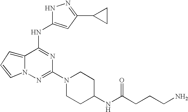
C12=CC=CN1N=C(N1CCC(NC(CCCN)=O)CC1)N=C2NC1=CC(C2CC2)=NN1
